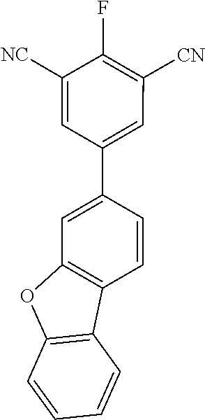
C1=C(C2=CC([CN])=C(F)C([NC])=C2)C=CC2=C1OC1=C2C=CC=C1
